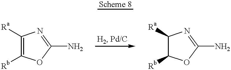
[Ra]C1=C([Rb])OC(N)=N1.[Ra]C1C([Rb])OC(N)=N1
